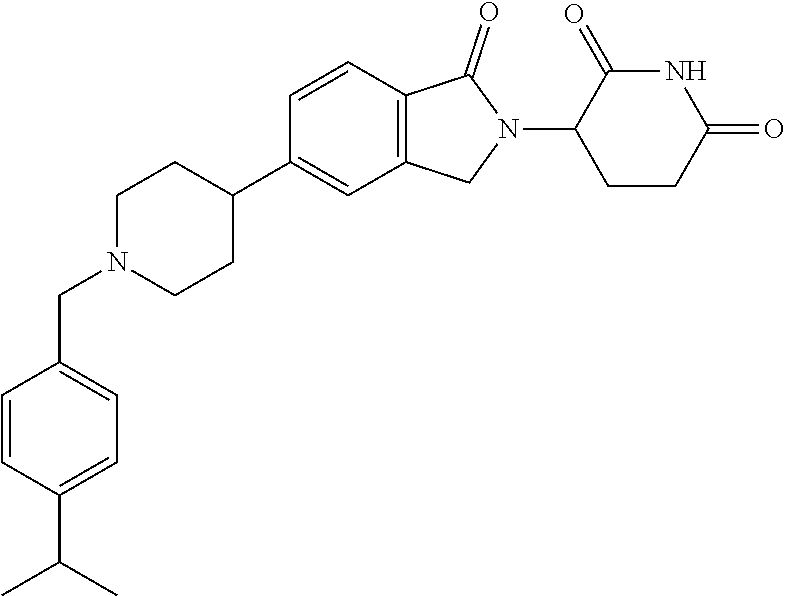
C1N(CC2=CC=C(C(C)C)C=C2)CCC(C2=CC3=C(C=C2)C(=O)N(C2CCC(=O)NC2=O)C3)C1
